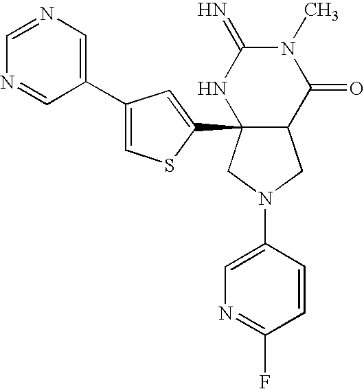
C1(N2CC3C(C4=CC(C5=CN=CN=C5)=CS4)(C2)NC(=N)N(C)C3=O)=CN=C(F)C=C1
